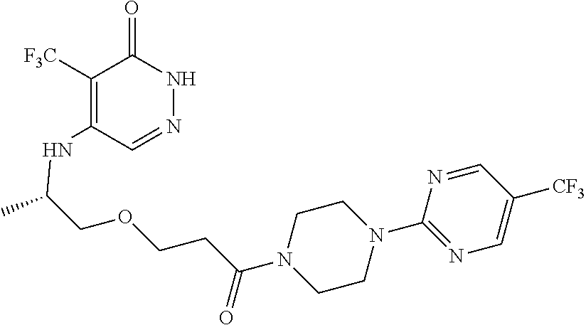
C1([F3C])=C(NC(COCCC(N2CCN(C3=NC=C([CF3])C=N3)CC2)=O)C)C=NNC1=O
